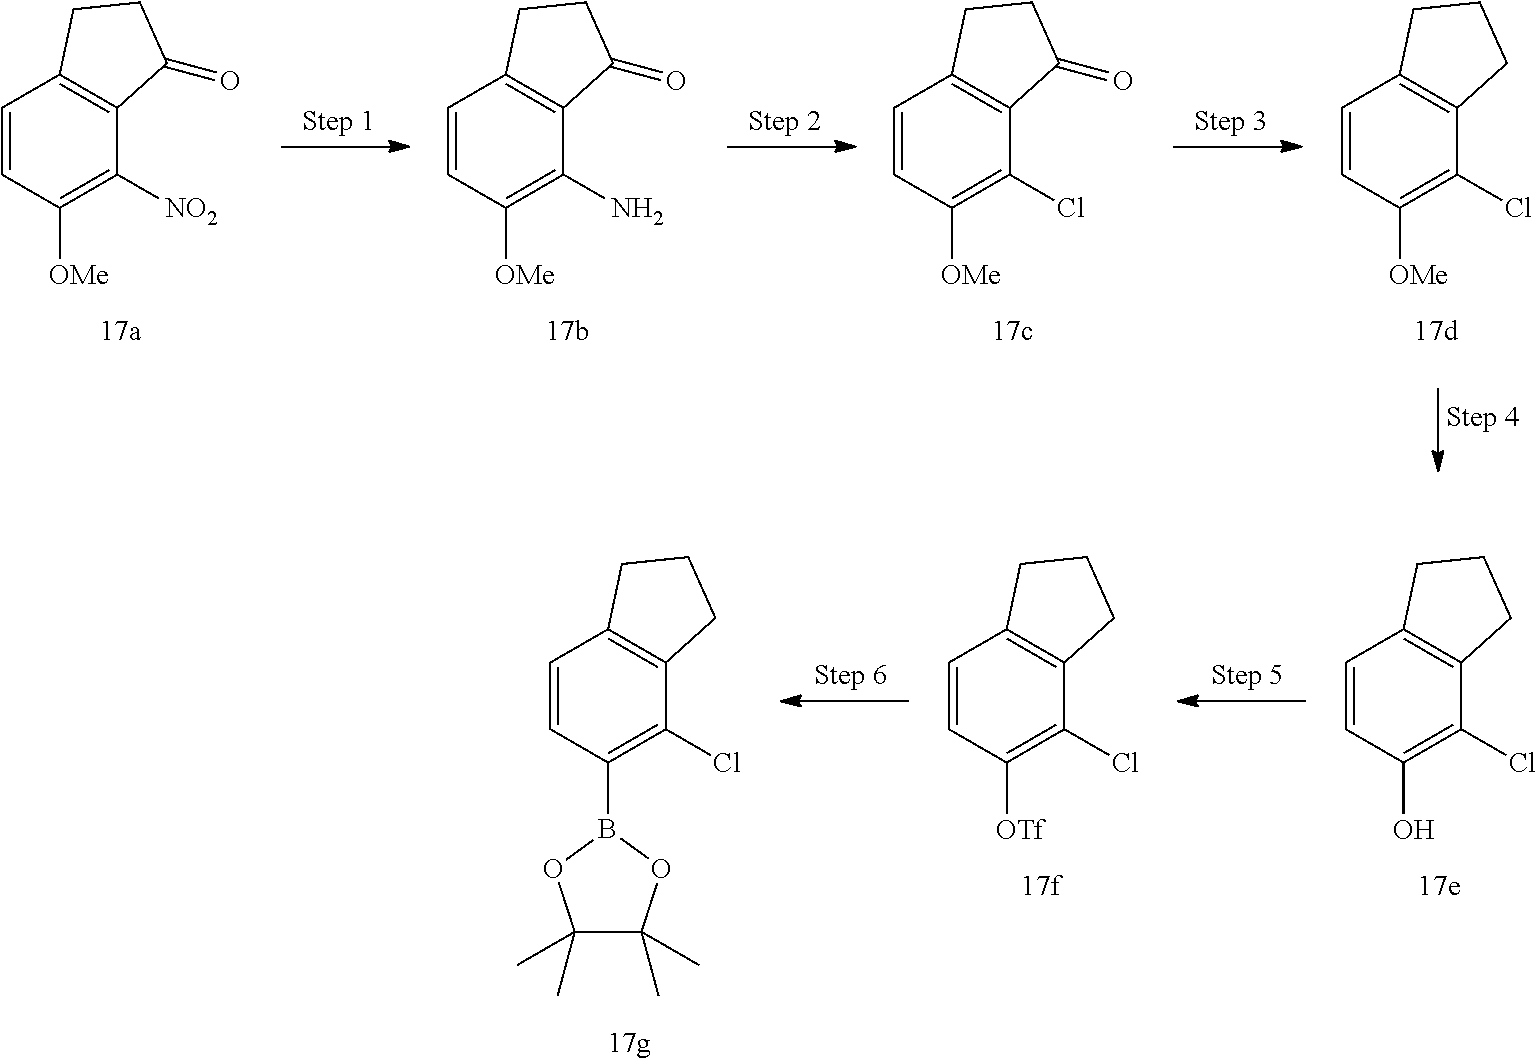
C1=CC([OMe])=C([NO2])C2=C1CCC2=O.C1=CC([OMe])=C(N)C2=C1CCC2=O.C1=CC([OMe])=C(Cl)C2=C1CCC2=O.C1=CC([OMe])=C(Cl)C2=C1CCC2.C1=CC(O)=C(Cl)C2=C1CCC2.C1=CC([OTf])=C(Cl)C2=C1CCC2.C1=CC(B2OC(C)(C)C(C)(C)O2)=C(Cl)C2=C1CCC2
